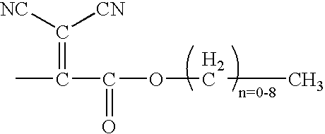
C(=C(C(OCC)=O)C)([NC])[CN]
